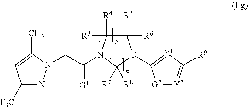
C1([F3C])=NN(CC(=[G1])N2C([R4])([R3])C([R5])([R6])[T](C3=[Y1]C([R9])=[Y2][G2]3)C2([R8])[R7])C(C)=C1
